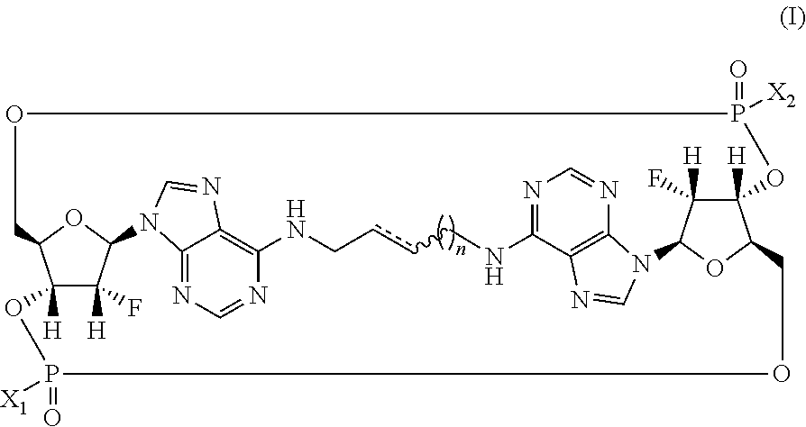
C12([H])C([H])(F)C3OC1COP(=O)([X2])OC1([H])C([H])(F)C(OC1COP(=O)([X1])O2)N1C2=C(C(=NC=N2)NCccCNC2=C4C(=NC=N2)N3C=N4)N=C1
